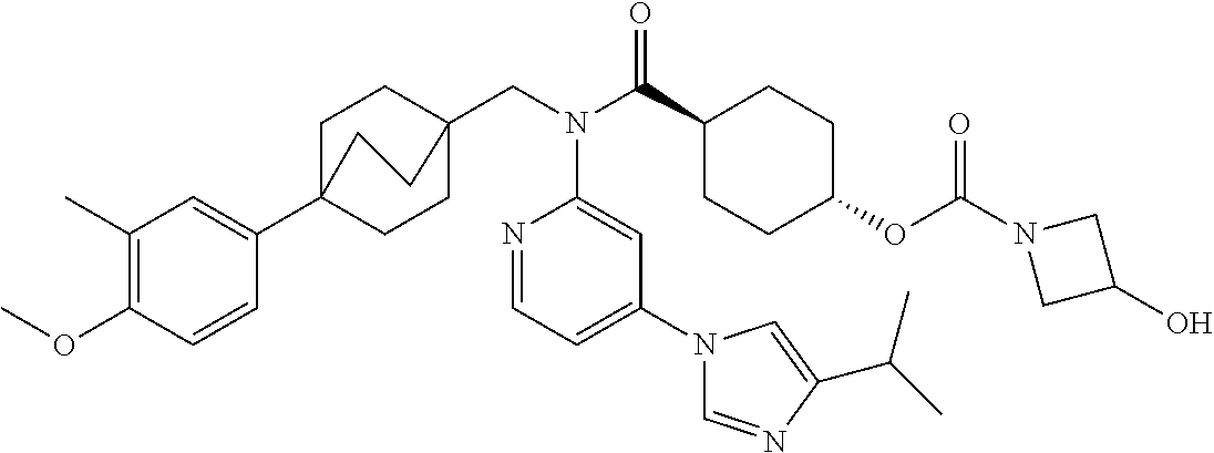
C1(C)=C(OC)C=CC(C23CCC(CN(C(C4CCC(OC(N5CC(O)C5)=O)CC4)=O)C4=CC(N5C=NC(C(C)C)=C5)=CC=N4)(CC2)CC3)=C1
